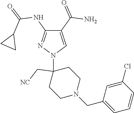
C1(C(=O)N)=CN(C2(C[NC])CCN(CC3=CC=CC(Cl)=C3)CC2)N=C1NC(=O)C1CC1
